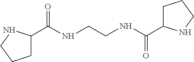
O=C(C1CCCN1)NCCNC(C1CCCN1)=O
